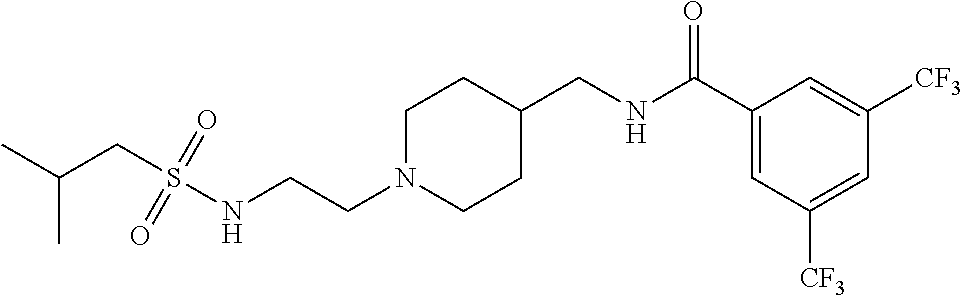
S(NCCN1CCC(CNC(C2=CC([CF3])=CC([CF3])=C2)=O)CC1)(=O)(=O)CC(C)C
